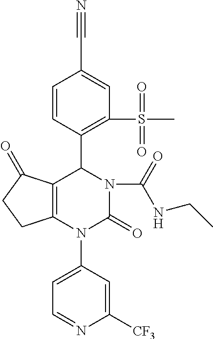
C1=C(N2C3=C(C(=O)CC3)C(C3=C(S(C)(=O)=O)C=C(C#N)C=C3)N(C(=O)NCC)C2=O)C=C([CF3])N=C1
